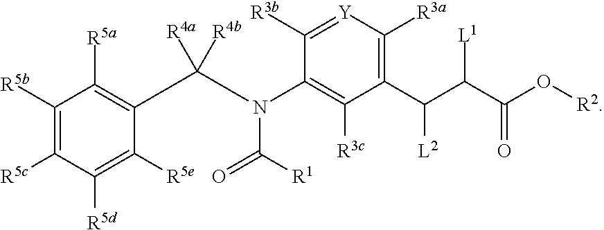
C1([R5b])=C([R5c])C([R5d])=C([R5e])C(C([R4a])([R4b])N(C([R1])=O)C2=C([R3c])C(C(C(C(O[R2])=O)[L1])[L2])=C([R3a])[Y]=C2[R3b])=C1[R5a]
